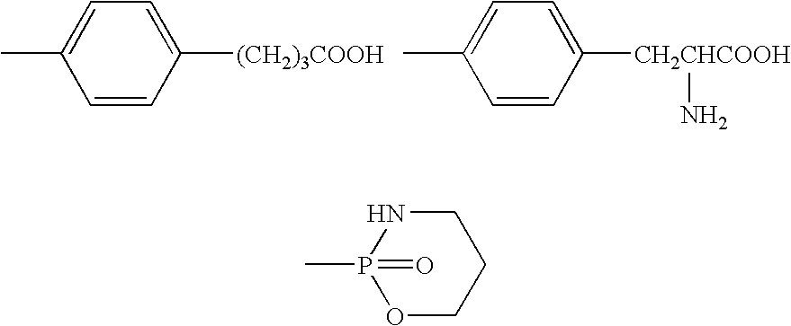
C1=C(C)C=CC([(CH2)3COOH])=C1.C1=C(C)C=CC([CH2CHCOOH]N)=C1.C1NP(=O)(C)OCC1
